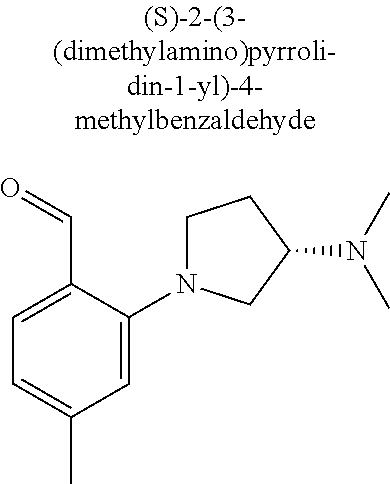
C1=C(C=O)C(N2CCC(N(C)C)C2)=CC(C)=C1
